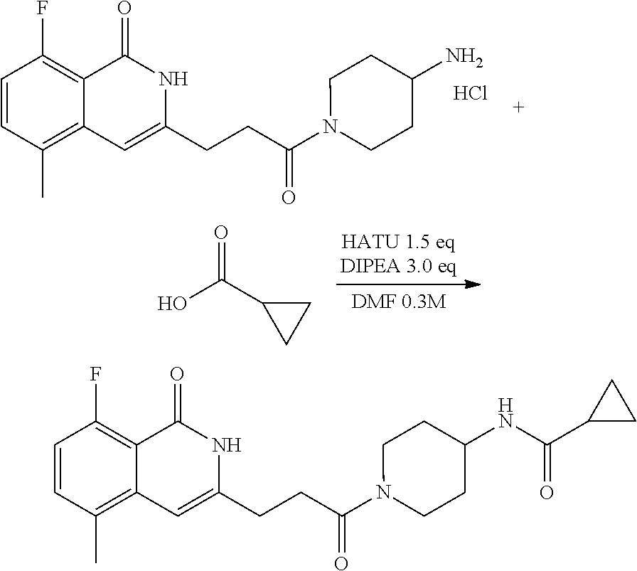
C1=CC(C)=C2C(=C1F)C(=O)NC(CCC(N1CCC(N)CC1)=O)=C2.Cl.OC(C1CC1)=O.C1=CC(C)=C2C(=C1F)C(=O)NC(CCC(N1CCC(NC(C3CC3)=O)CC1)=O)=C2
